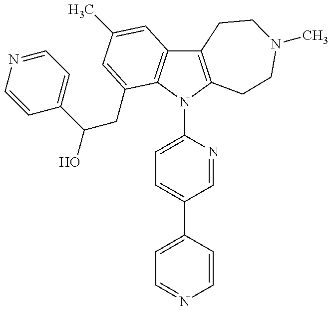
C12=C(N(C3=CC=C(C4=CC=NC=C4)C=N3)C3=C1C=C(C)C=C3CC(C1=CC=NC=C1)O)CCN(C)CC2
